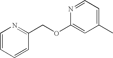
N1=CC=C(C)C=C1OCC1=NC=CC=C1
